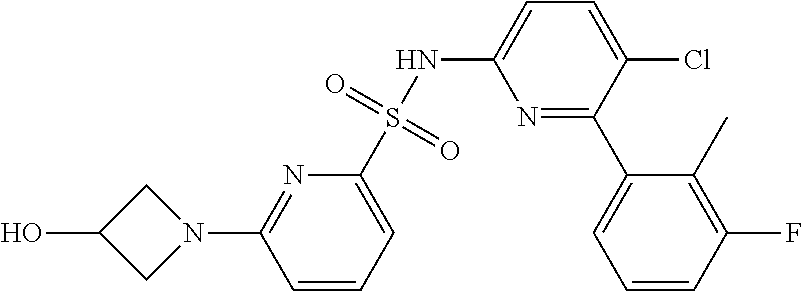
C1=CC=C(S(NC2=CC=C(Cl)C(C3=CC=CC(F)=C3C)=N2)(=O)=O)N=C1N1CC(O)C1
